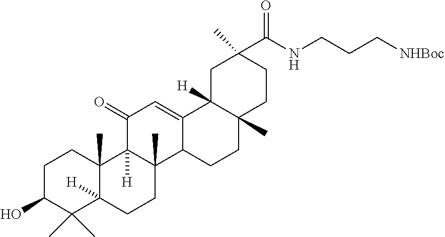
C12=CC(=O)C3([H])C(C)(C1CCC1(C)C2([H])CC(C)(C(NCCC[NHBoc])=O)CC1)CCC1([H])C3(C)CCC(O)C1(C)C
